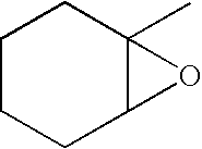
C1CCC2C(C)(C1)O2
